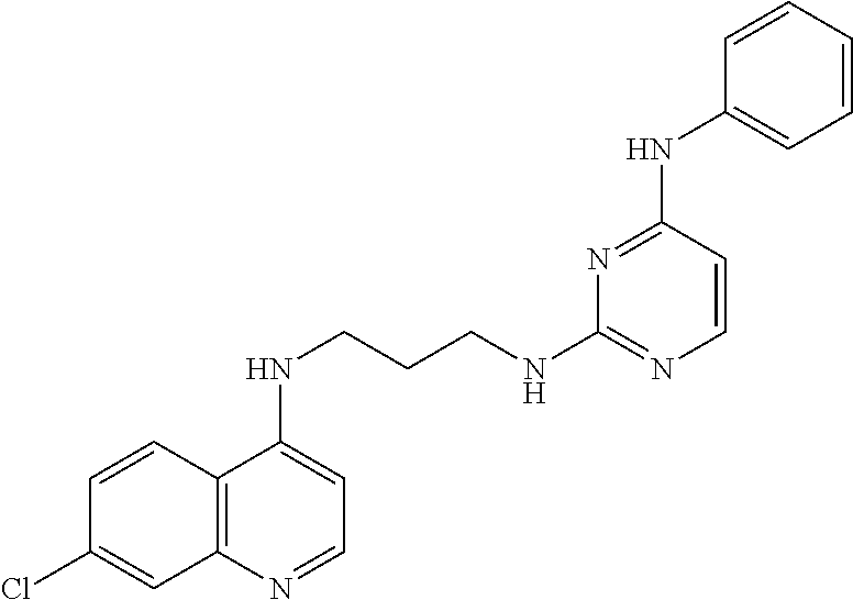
C12=C(N=CC=C1NCCCNC1=NC=CC(NC3=CC=CC=C3)=N1)C=C(Cl)C=C2
